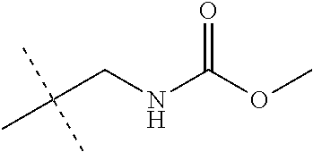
CC(CNC(OC)=O)(C)C
